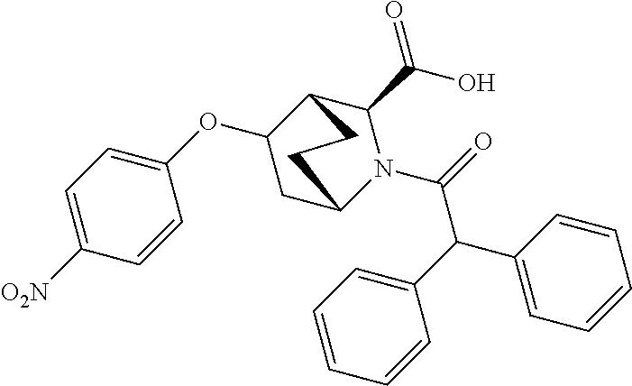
C1=CC=CC(C(C(=O)N2C(C(=O)O)C3C(OC4=CC=C([O2N])C=C4)CC2CC3)C2=CC=CC=C2)=C1
